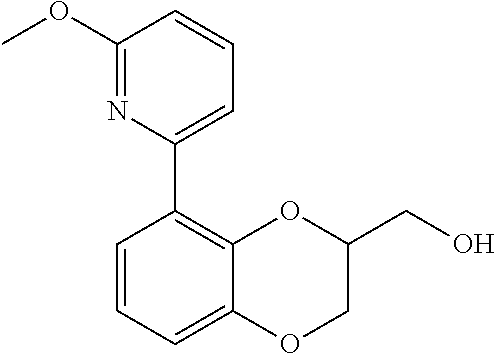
C1(OC)=NC(C2=C3C(=CC=C2)OCC(CO)O3)=CC=C1
